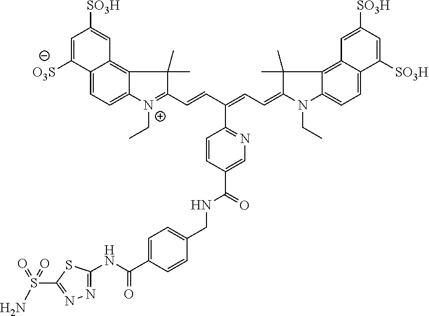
C12=CC=C3C(=C1C=C([SO3H])C=C2[O3S])C(C)(C)C(C=CC(=CC=C1N(CC)C2=CC=C4C(=C2C1(C)C)C=C([SO3H])C=C4[SO3H])C1=NC=C(C(=O)NCC2=CC=C(C(NC4=NN=C(S(N)(=O)=O)S4)=O)C=C2)C=C1)=[N+]3CC
